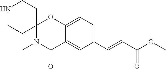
C12=CC=C(C=CC(OC)=O)C=C1C(=O)N(C)C1(O2)CCNCC1
